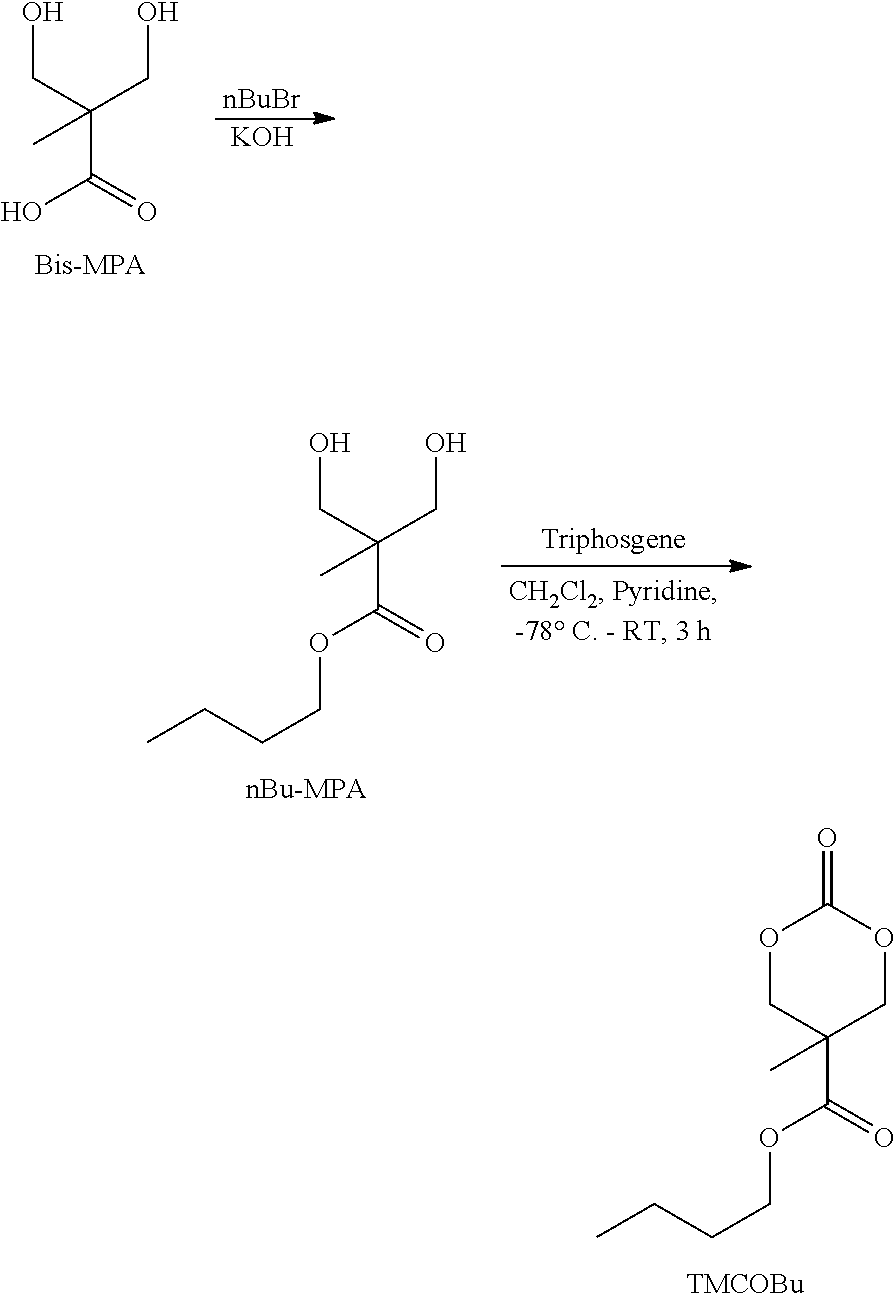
O1CC(C(OCCCC)=O)(C)COC1=O.[TMCOBu].OCC(CO)(C(O)=O)C.[nBuBr].[KOH].OCC(CO)(C(OCCCC)=O)C
